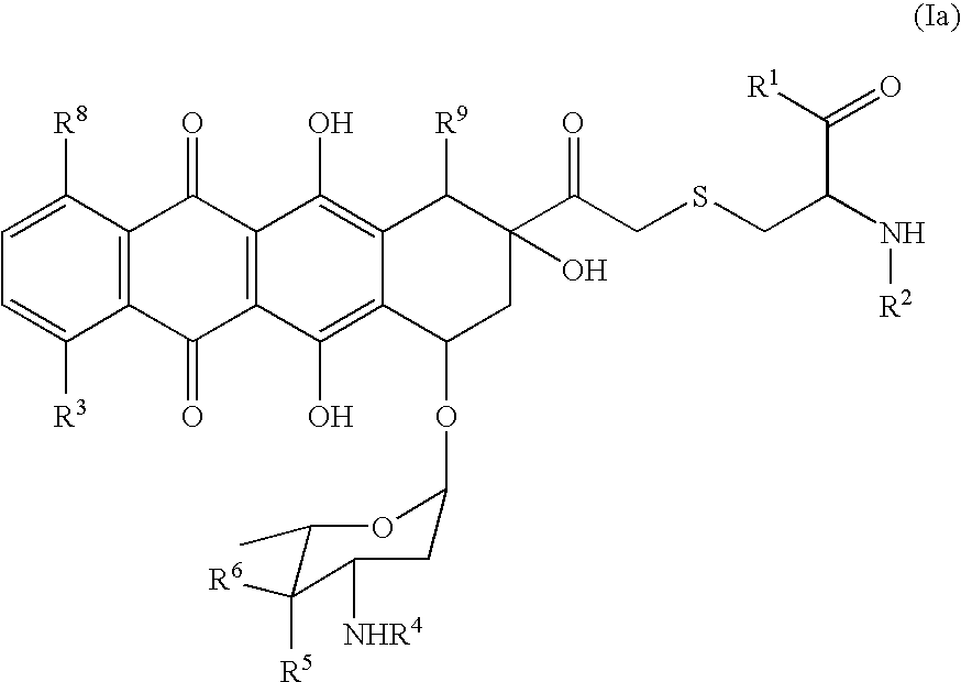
C1=C([R3])C2=C(C([R8])=C1)C(=O)C1=C(C2=O)C(O)=C2C(=C1O)C([R9])C(C(CSCC(N[R2])C(=O)[R1])=O)(O)CC2OC1CC([NHR4])C([R5])([R6])C(C)O1
